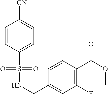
C1=CC(S(NCC2=CC(F)=C(C(OC)=O)C=C2)(=O)=O)=CC=C1[CN]
